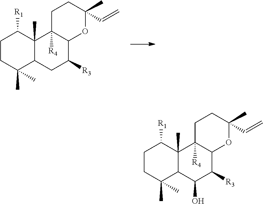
C1CC(C)(C)C2C(C)(C1[R1])C1([R4])C(C([R3])C2)OC(C=C)(C)CC1.C1CC(C)(C)C2C(C)(C1[R1])C1([R4])C(C([R3])C2O)OC(C=C)(C)CC1
